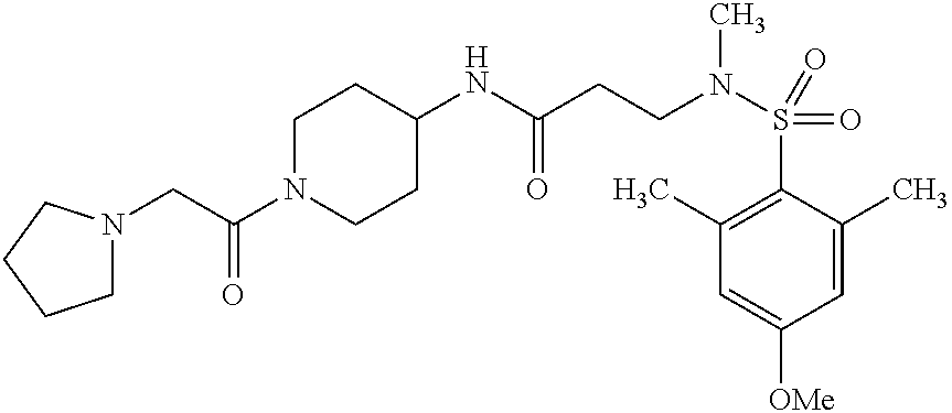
C1(NC(CCN(S(=O)(C2=C(C)C=C([OMe])C=C2C)=O)C)=O)CCN(C(CN2CCCC2)=O)CC1
